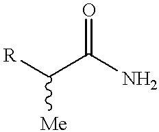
O=C(C([R])[Me])N
